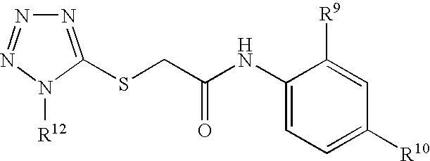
[R12]N1C(SCC(NC2=CC=C([R10])C=C2[R9])=O)=NN=N1
